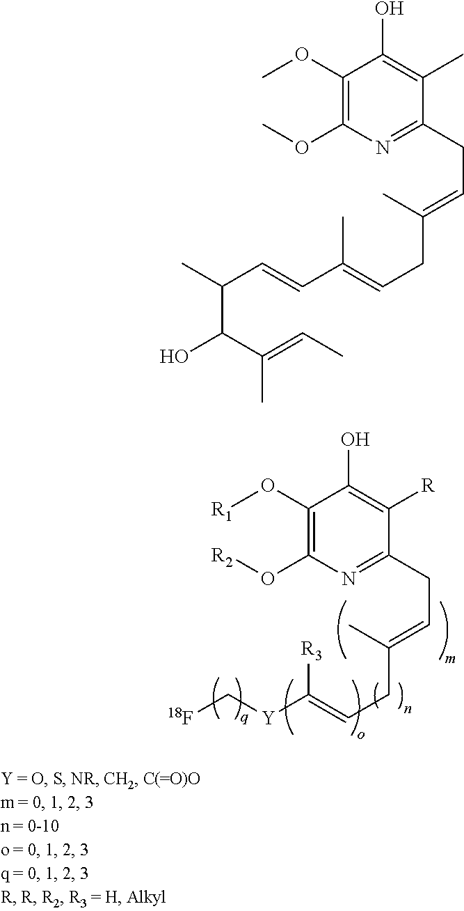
[R1]OC1=C(O[R2])N=C(CC=C(C)CC=C([R3])[Y]C[18F])C([R])=C1O.COC1=C(OC)N=C(CC=C(C)CC=C(C)C=CC(C)C(O)C(=CC)C)C(C)=C1O
